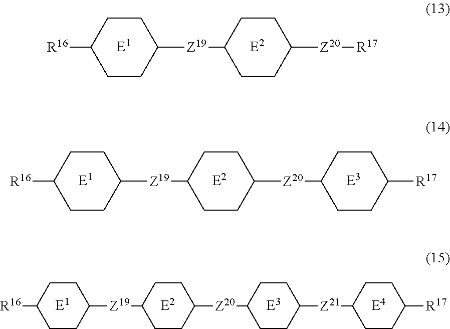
C1CC([Z19]C2CCC([Z20]C3CCC([R17])CC3)CC2)CCC1[R16].C1CC([Z19]C2CCC([Z20]C3CCC([Z21]C4CCC([R17])CC4)CC3)CC2)CCC1[R16].C1CC([Z19]C2CCC([Z20][R17])CC2)CCC1[R16]
